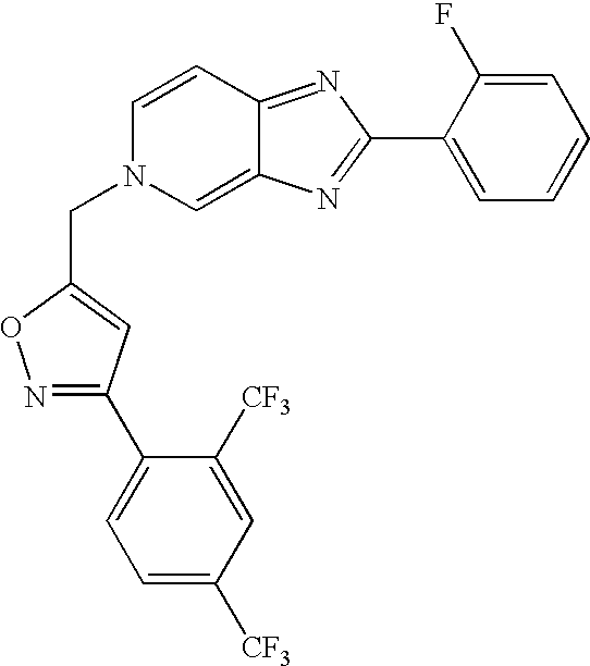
C1=CC2=NC(C3=CC=CC=C3F)=NC2=CN1CC1=CC(C2=CC=C([CF3])C=C2[CF3])=NO1
